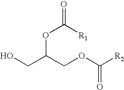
OCC(COC(=O)[R2])OC(=O)[R1]
